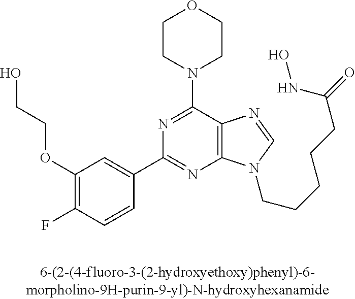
C1(OCCO)=C(F)C=CC(C2=NC3=C(C(N4CCOCC4)=N2)N=CN3CCCCCC(=O)NO)=C1
